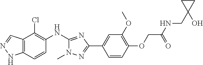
C12=C(C=CC(NC3=NC(C4=CC(OC)=C(OCC(NCC5(O)CC5)=O)C=C4)=NN3C)=C1Cl)NN=C2
